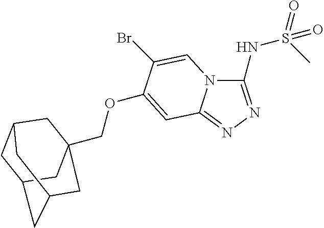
C1C2CC3CC(COC4=CC5=NN=C(NS(=O)(C)=O)N5C=C4Br)(CC1C3)C2
